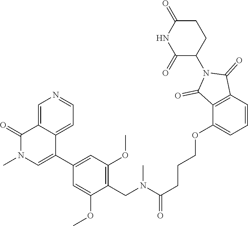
N(C)(C(=O)CCCOC1=CC=CC2=C1C(=O)N(C1C(=O)NC(=O)CC1)C2=O)CC1=C(OC)C=C(C2=CN(C)C(=O)C3=CN=CC=C32)C=C1OC
